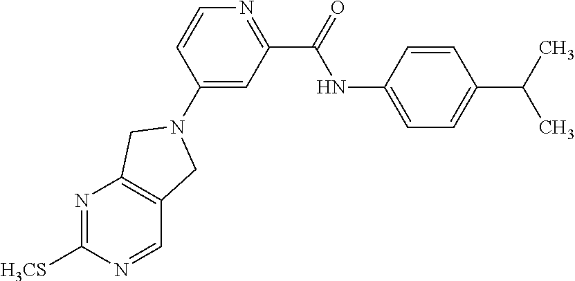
N1=C([H3CS])N=CC2=C1CN(C1=CC(C(=O)NC3=CC=C(C(C)C)C=C3)=NC=C1)C2
